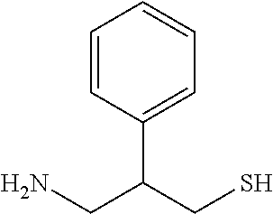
NCC(CS)C1=CC=CC=C1
